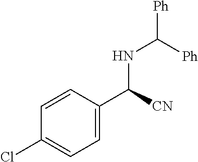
N(C([Ph])[Ph])C(C1=CC=C(Cl)C=C1)[CN]
